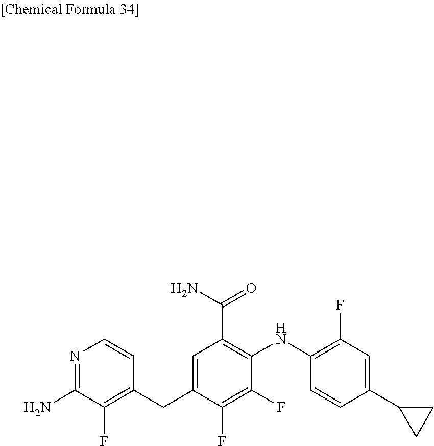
C1(CC2=CC(C(N)=O)=C(NC3=C(F)C=C(C4CC4)C=C3)C(F)=C2F)=C(F)C(N)=NC=C1
